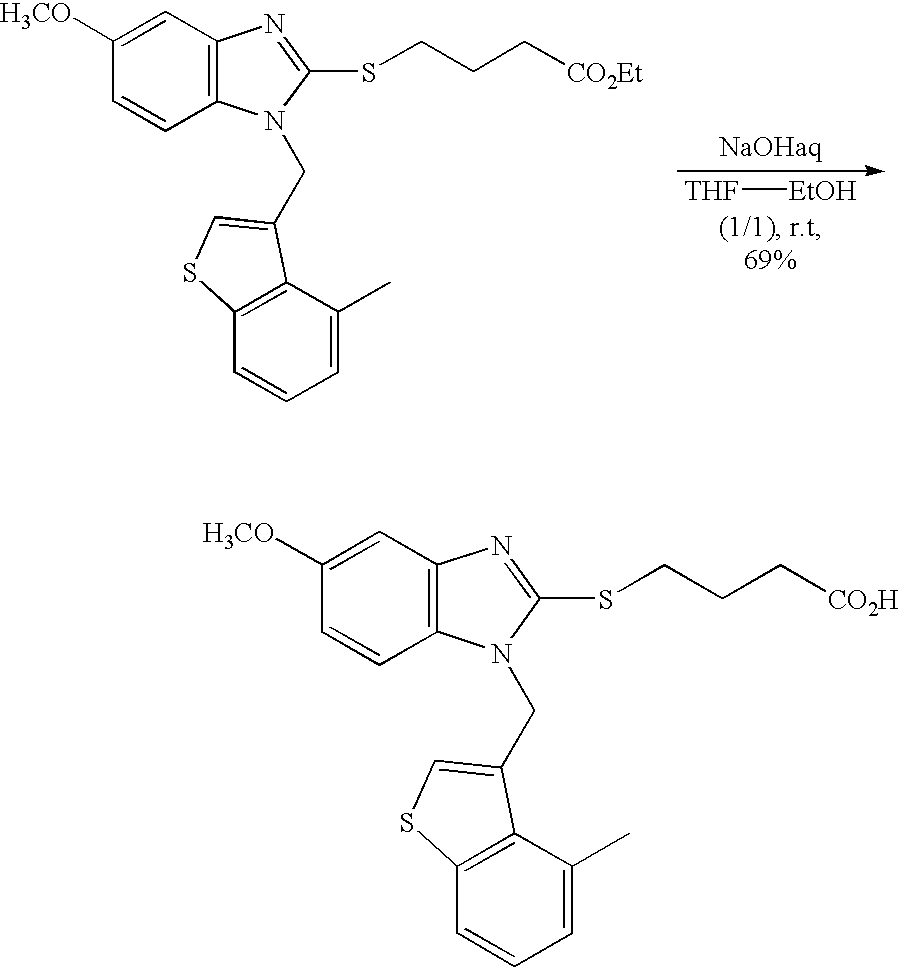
C1=CC2=C(C=C1[H3CO])N=C(SCCC[CO2Et])N2CC1=CSC2=C1C(C)=CC=C2.[THF][EtOH].C1=CC2=C(C=C1[H3CO])N=C(SCCC[CO2H])N2CC1=CSC2=C1C(C)=CC=C2
